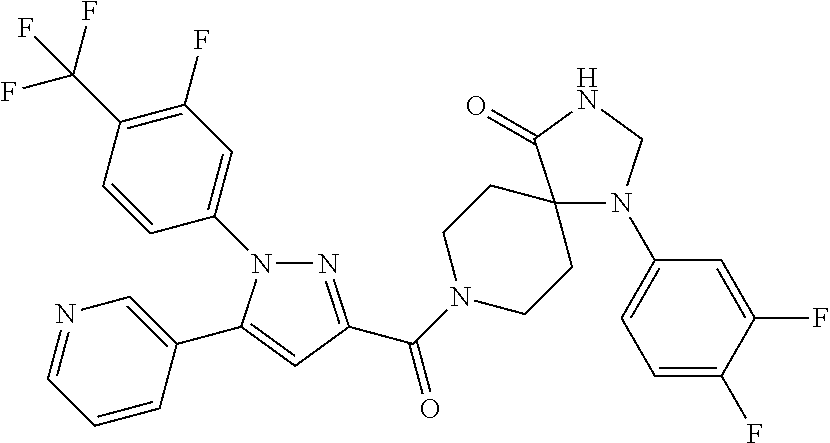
N1(C2=CC(F)=C(C(F)(F)F)C=C2)N=C(C(=O)N2CCC3(CC2)N(C2=CC=C(F)C(F)=C2)CNC3=O)C=C1C1=CN=CC=C1
